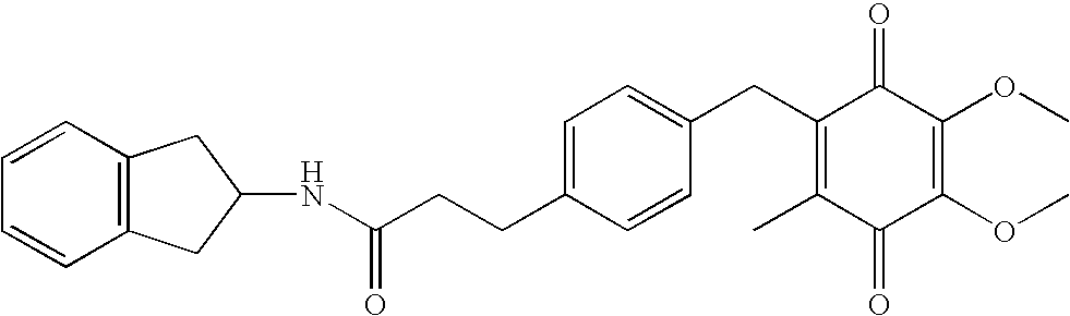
C1(=O)C(C)=C(CC2=CC=C(CCC(NC3CC4=C(C=CC=C4)C3)=O)C=C2)C(=O)C(OC)=C1OC
